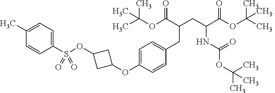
C1(S(OC2CC(OC3=CC=C(CC(C(OC(C)(C)C)=O)CC(C(OC(C)(C)C)=O)NC(OC(C)(C)C)=O)C=C3)C2)(=O)=O)=CC=C(C)C=C1
